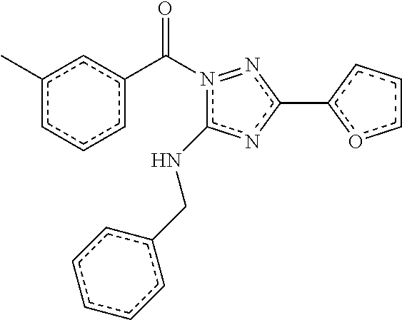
c1(NCc2ccccc2)n(C(c2cccc(C)c2)=O)=nc(-c2occc2)n1
